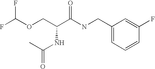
FC(OCC(C(NCC1=CC=CC(F)=C1)=O)NC(=O)C)F
